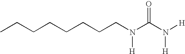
CCCCCCCCN(C(N([H])[H])=O)[H]
